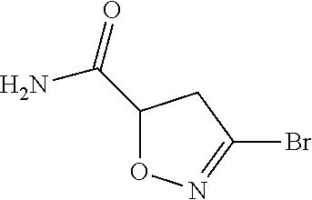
O=C(N)C1ON=C(Br)C1
